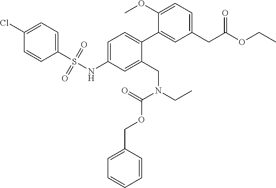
C1=C(OC)C(C2=CC=C(NS(C3=CC=C(Cl)C=C3)(=O)=O)C=C2CN(CC)C(=O)OCC2=CC=CC=C2)=CC(CC(OCC)=O)=C1
